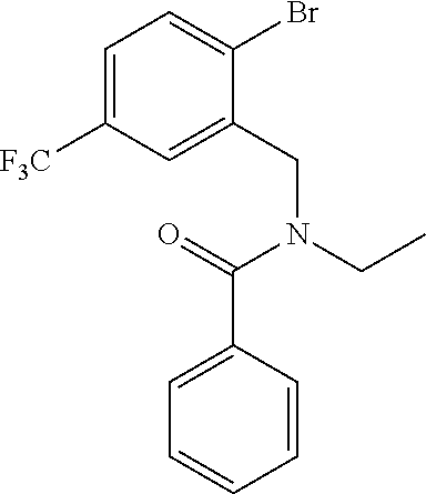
C1=C([F3C])C=C(CN(CC)C(=O)C2=CC=CC=C2)C(Br)=C1
